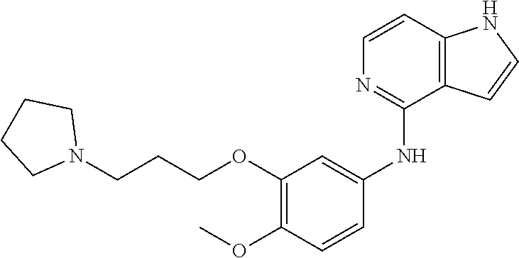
N(C1=CC(OCCCN2CCCC2)=C(OC)C=C1)C1=NC=CC2=C1C=CN2
